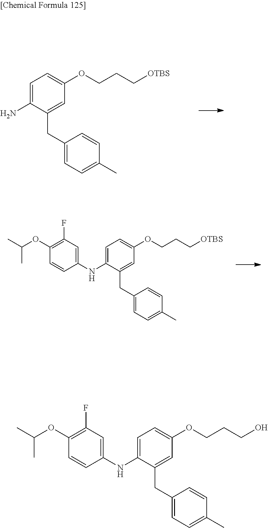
C1=C(N)C(CC2=CC=C(C)C=C2)=CC(OCCC[OTBS])=C1.C1=C(NC2=CC(F)=C(OC(C)C)C=C2)C(CC2=CC=C(C)C=C2)=CC(OCCCO)=C1.C1=C(NC2=CC(F)=C(OC(C)C)C=C2)C(CC2=CC=C(C)C=C2)=CC(OCCC[OTBS])=C1
